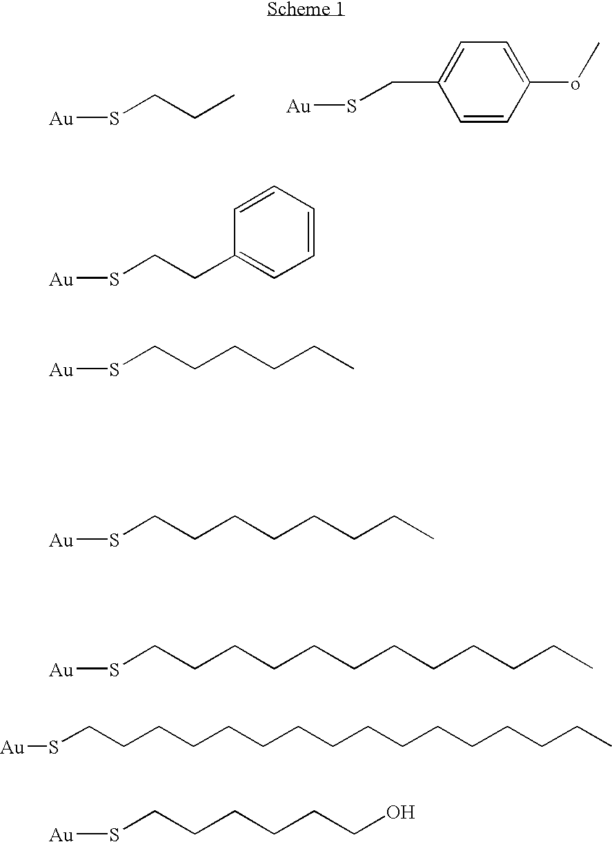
S([Au])CCC.S([Au])CC1=CC=C(oC)C=C1.S([Au])CCC1=CC=CC=C1.S([Au])CCCCCC.S([Au])CCCCCCCC.S([Au])CCCCCCCCCCCC.S([Au])CCCCCCCCCCCCCCCC.S([Au])CCCCCCO
